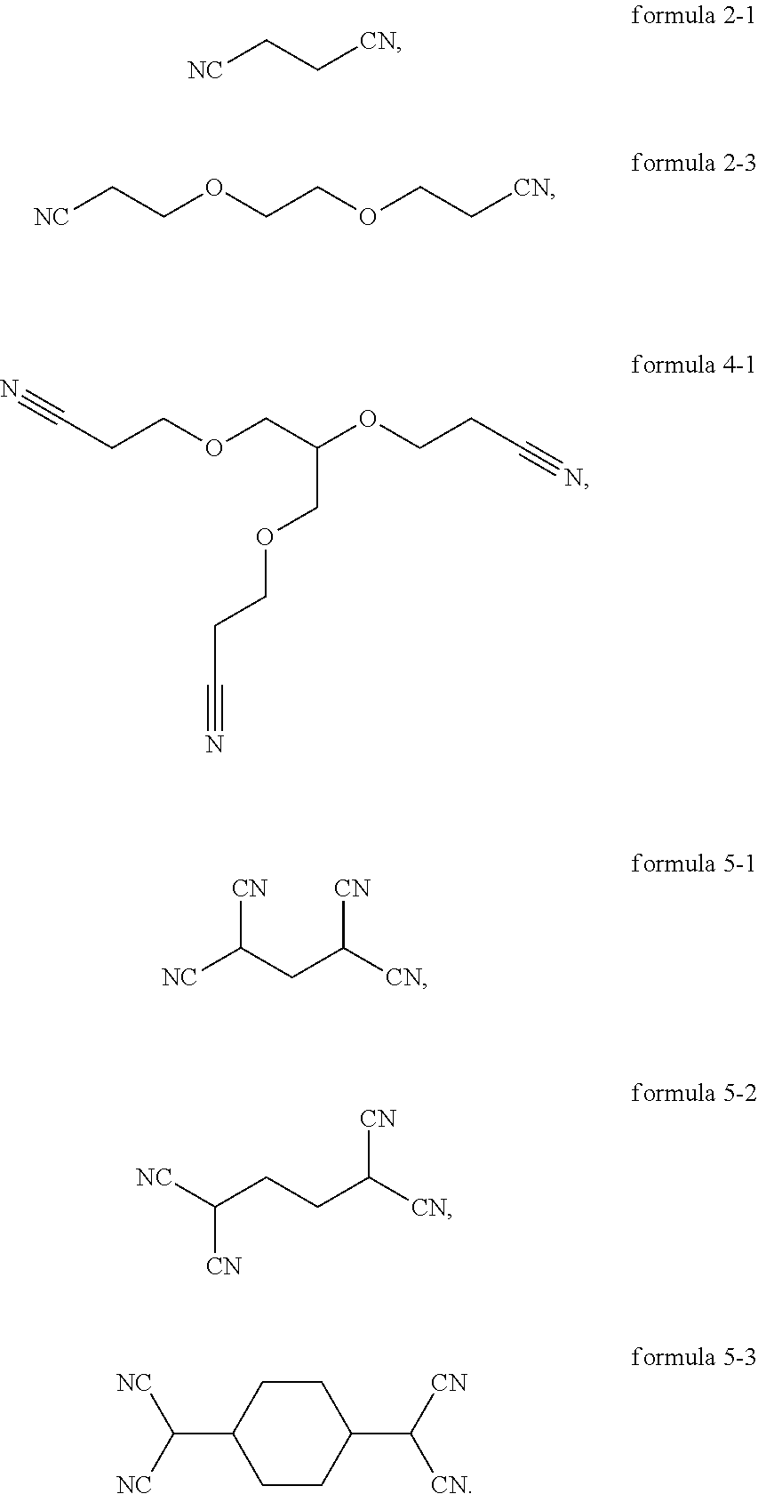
[CN]CC[NC].[CN]CCOCCOCC[NC].C(CCOC(COCCC#N)COCCC#N)#N.[CN]C(CC([NC])[CN])[CN].[CN]C(CCC([NC])[CN])[CN].C1CC(C([CN])[CN])CCC1C([NC])[NC]
